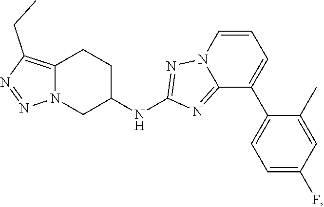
C12=C(CC)N=NN1CC(NC1=NN3C(=N1)C(C1=CC=C(F)C=C1C)=CC=C3)CC2
